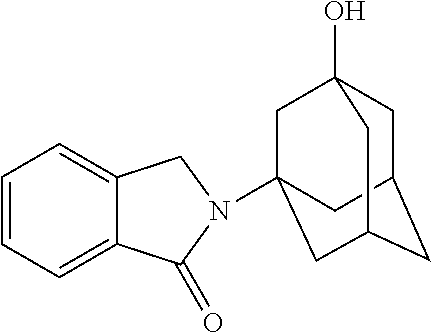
C1=CC=C2C(=C1)CN(C13CC4(O)CC(CC(C1)C4)C3)C2=O
